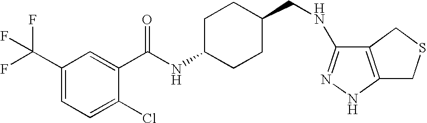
N(CC1CCC(NC(=O)C2=CC(C(F)(F)F)=CC=C2Cl)CC1)C1=NNC2=C1CSC2
